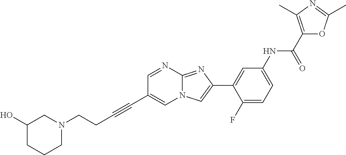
C1=NC2=NC(C3=CC(NC(C4=C(C)N=C(C)O4)=O)=CC=C3F)=CN2C=C1C#CCCN1CC(O)CCC1
